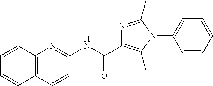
C1(NC(C2=C(C)N(C3=CC=CC=C3)C(C)=N2)=O)=NC2=C(C=C1)C=CC=C2
